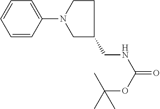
C1=CC(N2CCC(CNC(=O)OC(C)(C)C)C2)=CC=C1
